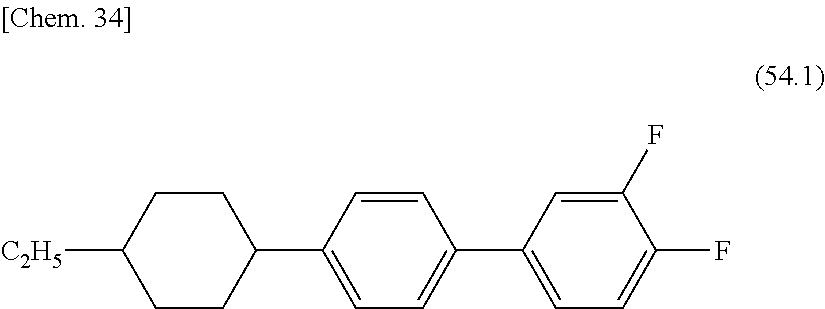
C1CC(C2=CC=C(C3=CC=C(F)C(F)=C3)C=C2)CCC1[C2H5]
